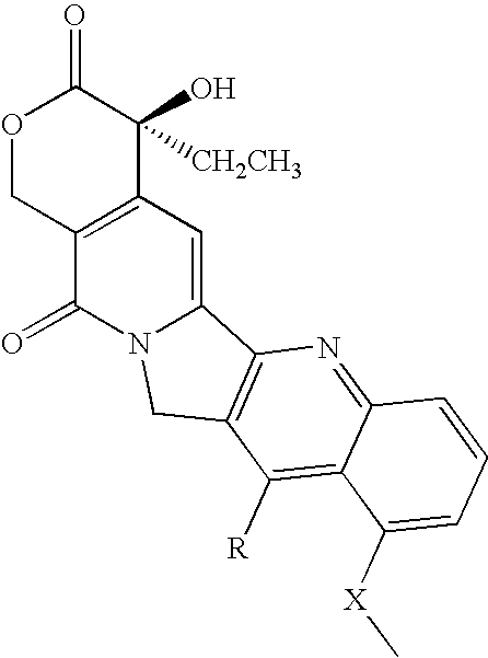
O1CC2=C(C(O)([CH2CH3])C1=O)C=C1N(C2=O)CC2=C1N=C1C(=C2[R])C([X]C)=CC=C1
